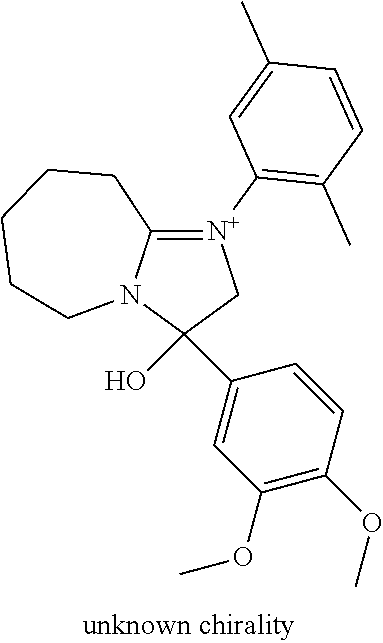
C1(O)(C2=CC(OC)=C(OC)C=C2)C[N+](C2=C(C)C=CC(C)=C2)=C2N1CCCCC2
